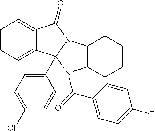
C1=CC=C2C(=C1)C1(C3=CC=C(Cl)C=C3)N(C2=O)C2C(N1C(=O)C1=CC=C(F)C=C1)CCCC2
